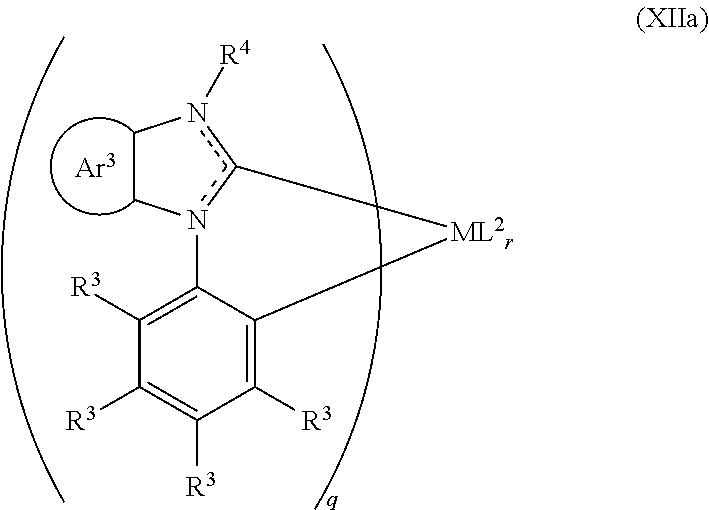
C1Cn2c(n1[R4])[ML2r]C1=C([R3])C([R3])=C([R3])C([R3])=C21
